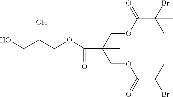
C(C(COC(C(Br)(C)C)=O)(COC(C(C)(Br)C)=O)C)(OCC(CO)O)=O
